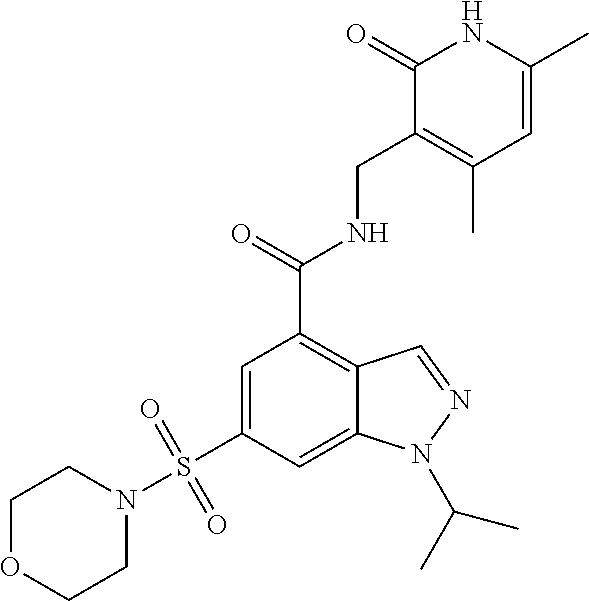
C1=C(S(=O)(=O)N2CCOCC2)C=C2C(=C1C(NCC1=C(C)C=C(C)NC1=O)=O)C=NN2C(C)C
